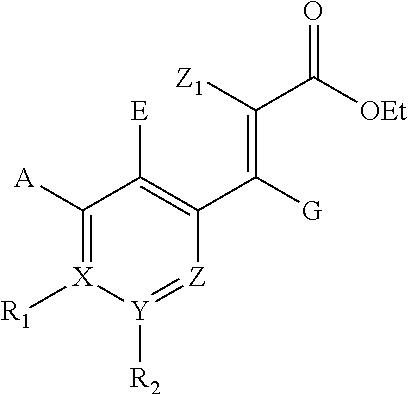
C1([A])=[X]([R1])[Y]([R2])=[Z]C(C([G])=C([Z1])C([OEt])=O)=C1[E]
